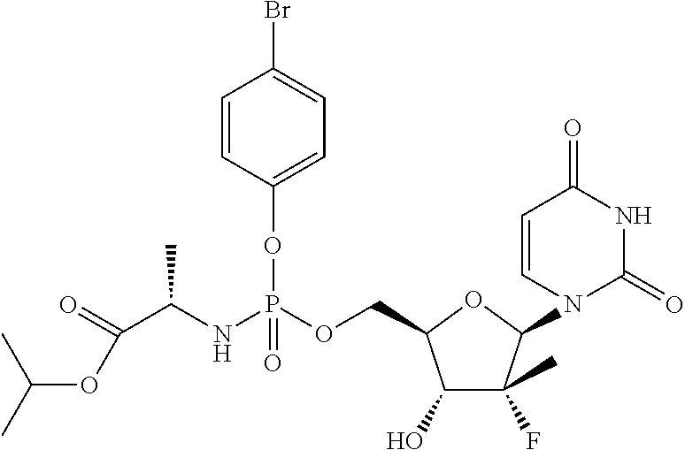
C(C(NP(OCC1C(O)C(C)(F)C(N2C(=O)NC(=O)C=C2)O1)(=O)OC1=CC=C(Br)C=C1)C)(OC(C)C)=O
